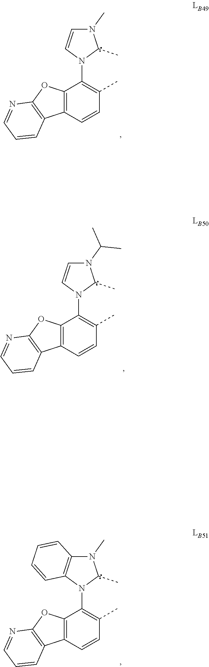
N1(C)C=CN(C2=C(C)C=CC3=C2OC2=C3C=CC=N2)C1C.N1(C(C)C)C=CN(C2=C(C)C=CC3=C2OC2=C3C=CC=N2)C1C.N1(C)C2=C(N(C3=C(C)C=CC4=C3OC3=C4C=CC=N3)C1C)C=CC=C2
